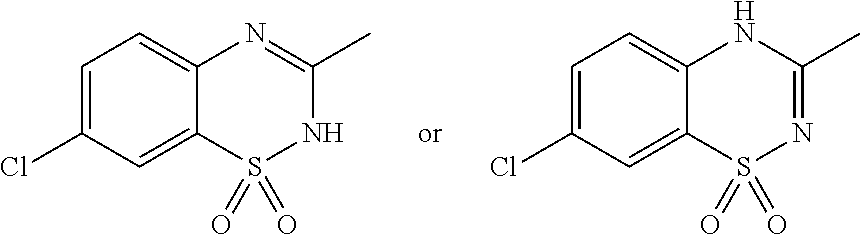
C12=CC=C(Cl)C=C1S(=O)(=O)NC(C)=N2.C12=CC=C(Cl)C=C1S(=O)(=O)N=C(C)N2
